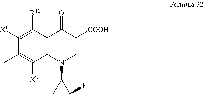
C1([X1])=C([R11])C2=C(C([X2])=C1C)N(C1CC1F)C=C([COOH])C2=O
